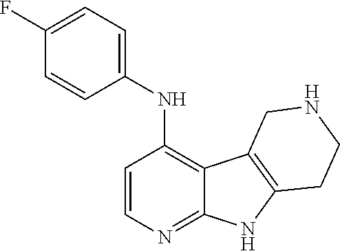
C1=C(F)C=CC(NC2=C3C(=NC=C2)NC2=C3CNCC2)=C1
